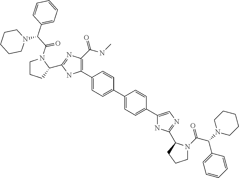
C1(C2=C(C(=O)NC)N=C(C3CCCN3C(C(C3=CC=CC=C3)N3CCCCC3)=O)N2)=CC=C(C2=CC=C(C3=CN=C(C4N(C(C(N5CCCCC5)C5=CC=CC=C5)=O)CCC4)N3)C=C2)C=C1
